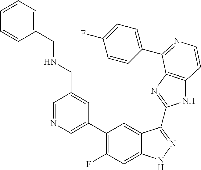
C1=C(C2=C(F)C=C3C(=C2)C(C2=NC4=C(N2)C=CN=C4C2=CC=C(F)C=C2)=NN3)C=C(CNCC2=CC=CC=C2)C=N1
